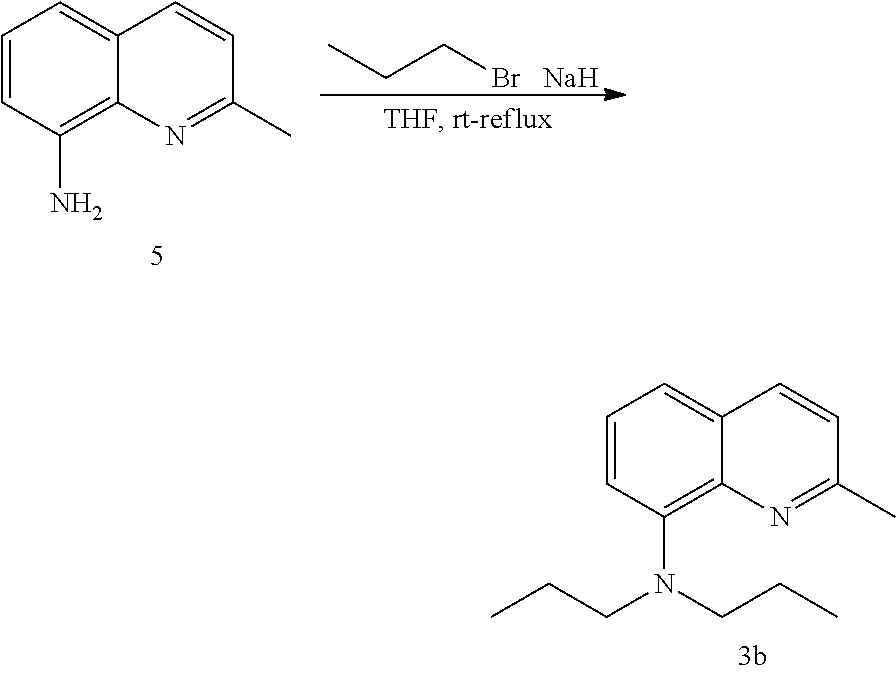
C1=CC(N(CCC)CCC)=C2C(=C1)C=CC(C)=N2.C1=CC(N)=C2C(=C1)C=CC(C)=N2.[Na].BrCCC
